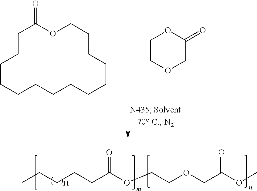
CCCCCC(OCCOCC(OC)=O)=O.C1(=O)CCCCCCCCCCCCCCO1.C1COCC(=O)O1
